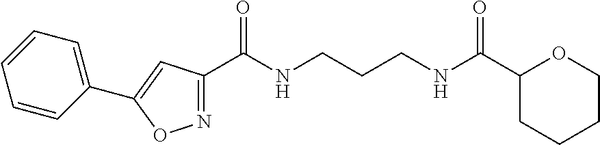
N1=C(C(NCCCNC(C2CCCCO2)=O)=O)C=C(C2=CC=CC=C2)O1
